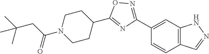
C12=C(C=NN1)C=CC(C1=NOC(C3CCN(C(CC(C)(C)C)=O)CC3)=N1)=C2
